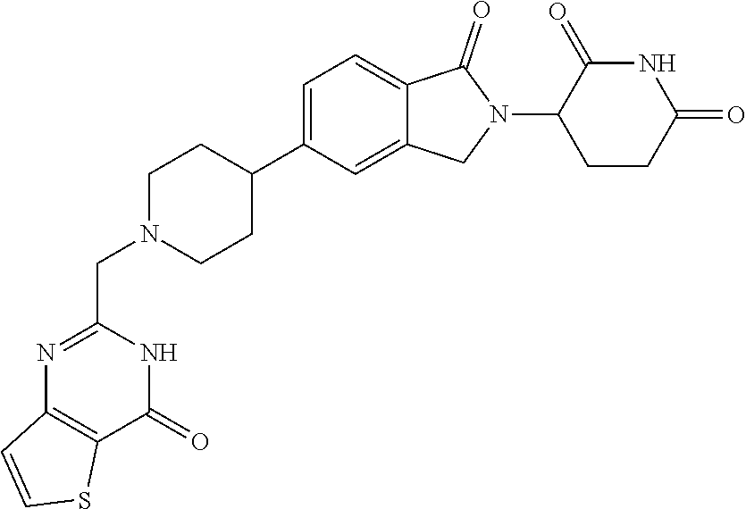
C1=C(C2CCN(CC3=NC4=C(C(=O)N3)SC=C4)CC2)C=C2C(=C1)C(=O)N(C1CCC(=O)NC1=O)C2
